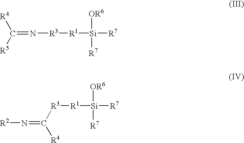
C(=N[R3][R1][Si]([R7])([OR6])[R7])([R4])[R5].[R2]N=C([R4])[R3][R1][Si]([R7])([OR6])[R7]
